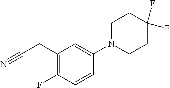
C1(CC#N)=C(F)C=CC(N2CCC(F)(F)CC2)=C1
